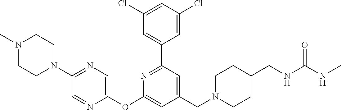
C1(Cl)=CC(Cl)=CC(C2=NC(OC3=CN=C(N4CCN(C)CC4)C=N3)=CC(CN3CCC(CNC(NC)=O)CC3)=C2)=C1
